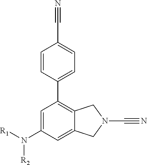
C1=CC(C2=C3C(=CC(N([R1])[R2])=C2)CN(C#N)C3)=CC=C1C#N
